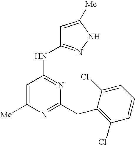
N(C1=NC(CC2=C(Cl)C=CC=C2Cl)=NC([Me])=C1)C1=NNC([Me])=C1
